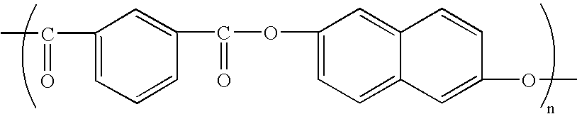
C(=O)(C)C1=CC=CC(C(=O)OC2=CC=C3C(=C2)C=CC(OC)=C3)=C1
